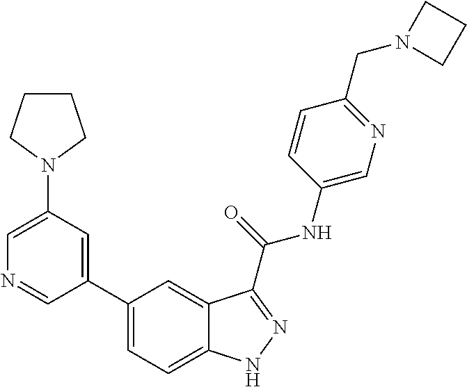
C1(N2CCCC2)=CN=CC(C2=CC=C3C(=C2)C(C(NC2=CN=C(CN4CCC4)C=C2)=O)=NN3)=C1
